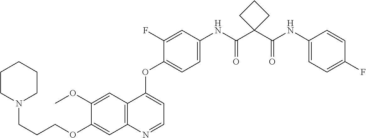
C1=C(OC)C(OCCCN2CCCCC2)=CC2=C1C(OC1=CC=C(NC(C3(C(NC4=CC=C(F)C=C4)=O)CCC3)=O)C=C1F)=CC=N2
